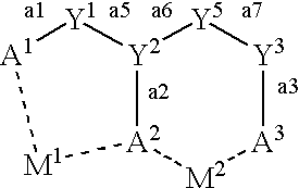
[A1]1[Y1][Y2]2[Y5][Y3][A3][M2][A2]2[M1]1
